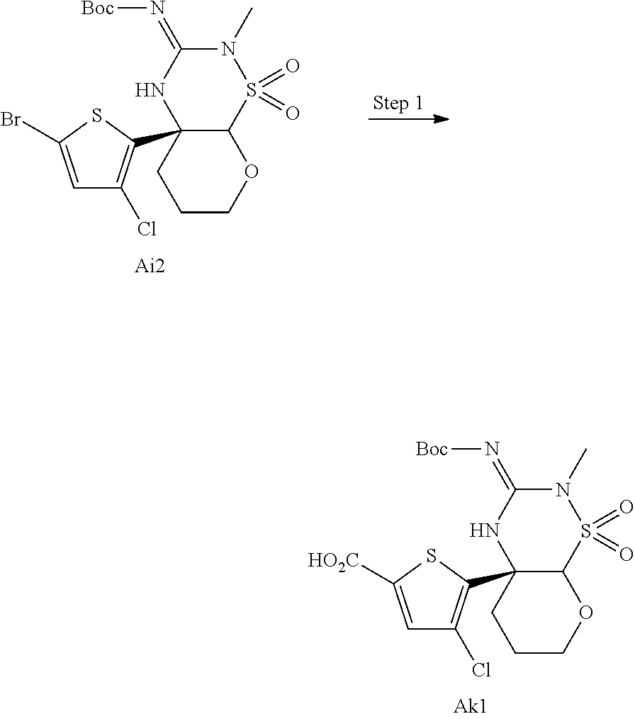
C12(C3=C(Cl)C=C([HO2C])S3)C(S(=O)(=O)N(C)C(=N[Boc])N1)OCCC2.C12(C3=C(Cl)C=C(Br)S3)C(S(=O)(=O)N(C)C(=N[Boc])N1)OCCC2
